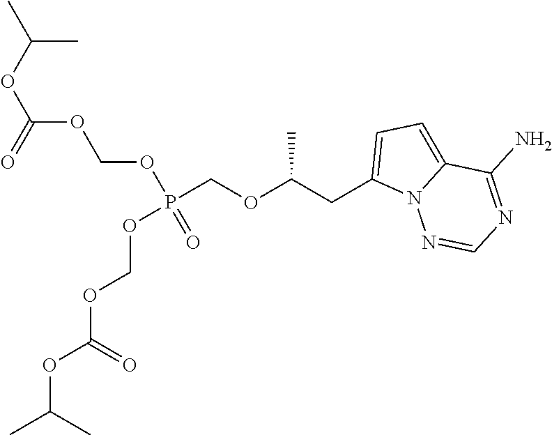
P(COC(CC1=CC=C2N1N=CN=C2N)C)(OCOC(OC(C)C)=O)(OCOC(OC(C)C)=O)=O
